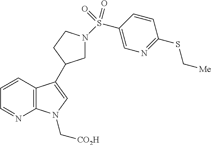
C12=C(C=CC=N1)C(C1CN(S(C3=CN=C(SC[Me])C=C3)(=O)=O)CC1)=CN2C[CO2H]
